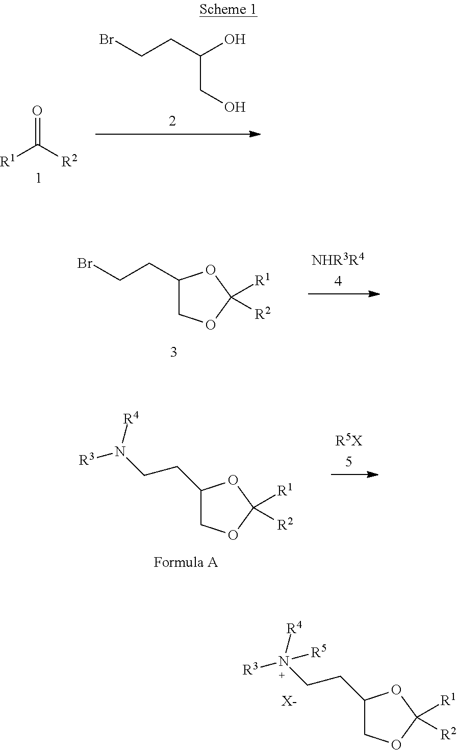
[R1]C([R2])=O.BrCCC(O)CO.C1(CCBr)COC([R2])([R1])O1.[NHR3R4].[R5X].C1(CCN([R3])[R4])COC([R2])([R1])O1.C1(CCN([R3])([R4])[R5])COC([R2])([R1])O1.[X-]
